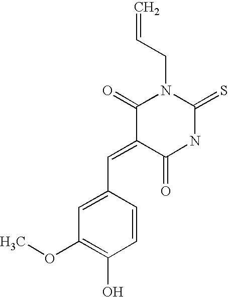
C1(C=C2C(=O)NC(=S)N(CC=C)C2=O)=CC(OC)=C(O)C=C1
